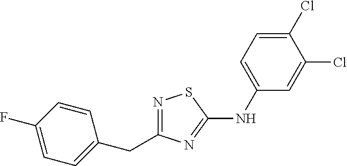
N1=C(CC2=CC=C(F)C=C2)N=C(NC2=CC=C(Cl)C(Cl)=C2)S1
